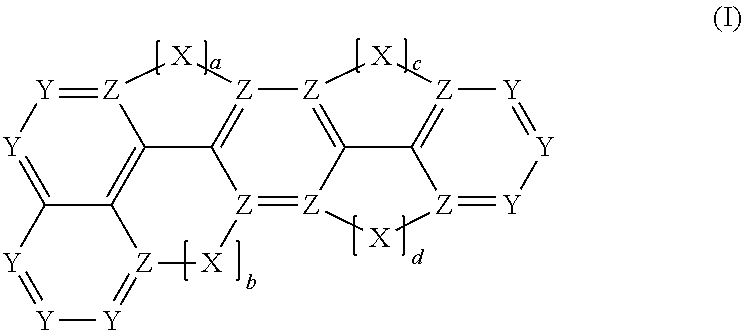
[Z]12=[Z]3C4=[Z]([Z]5=C1C1=C6C(=[Y][Y]=[Z]1[X]5)[Y]=[Y][Y]=[Z]6[X]2)[X][Z]1=C4[Z](=[Y][Y]=[Y]1)[X]3
